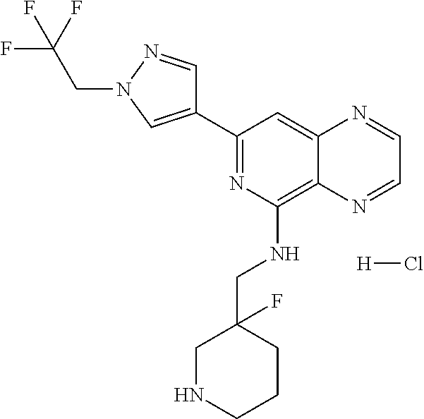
C1(C2=CN(CC(F)(F)F)N=C2)=NC(NCC2(F)CNCCC2)=C2C(=C1)N=CC=N2.[H]Cl
